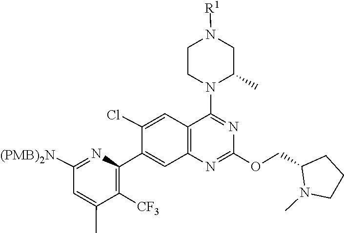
O(C1=NC2=C(C=C(Cl)C(C3=C([CF3])C(C)=CC([(PMB)2N])=N3)=C2)C(N2C(C)CN([R1])CC2)=N1)CC1CCCN1C
